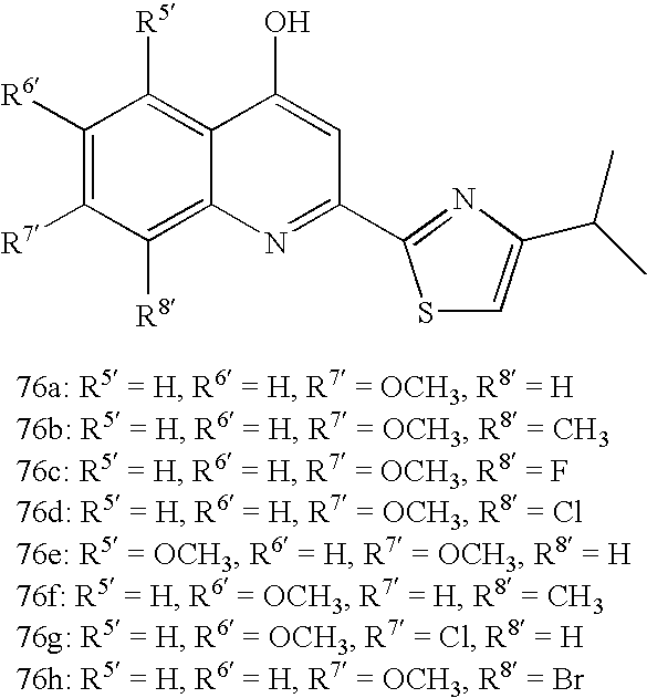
C1([R6])=C([R7])C([R8])=C2C(=C1[R5])C(O)=CC(C1=NC(C(C)C)=CS1)=N2
